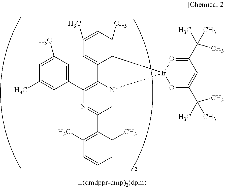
C1=C2C(=C(C)C=C1C)[Ir]1(N3=CC(C4=C(C)C=CC=C4C)=NC(C4=CC(C)=CC(C)=C4)=C23)O=C(C(C)(C)C)C=C(C(C)(C)C)O1
